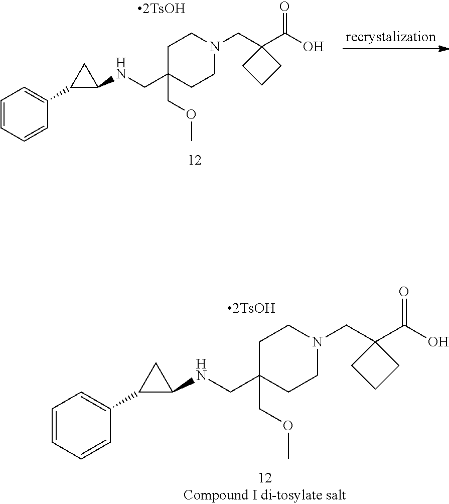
C1C(CNC2CC2C2=CC=CC=C2)(COC)CCN(CC2(C(O)=O)CCC2)C1.C1C(CNC2CC2C2=CC=CC=C2)(COC)CCN(CC2(C(O)=O)CCC2)C1
